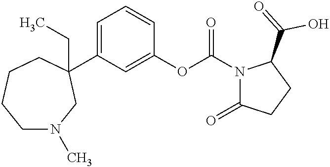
C1N(C)CC(C2=CC=CC(OC(N3C(=O)CCC3C(=O)O)=O)=C2)(CC)CCC1
